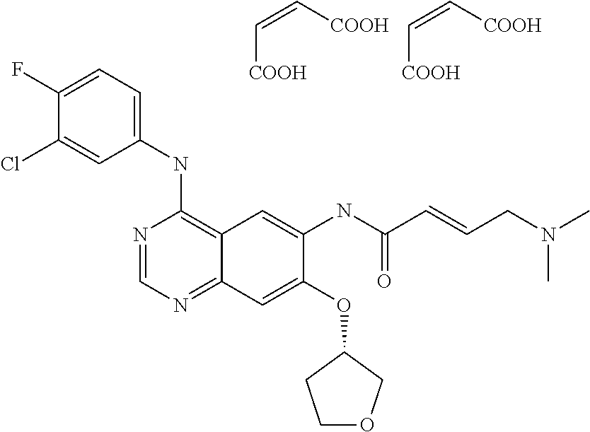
N1=CN=C2C(=C1NC1=CC=C(F)C(Cl)=C1)C=C(NC(C=CCN(C)C)=O)C(OC1CCOC1)=C2.[COOH]C=C[COOH].[COOH]C=C[COOH]
